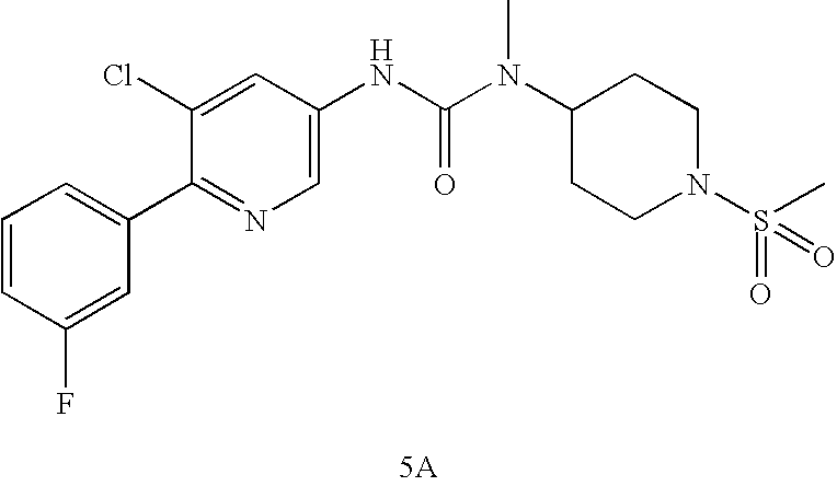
[5A].C1(C2=CC=CC(F)=C2)=NC=C(NC(N(C2CCN(S(=O)(C)=O)CC2)C)=O)C=C1Cl
